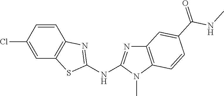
ClC1=CC2=C(C=C1)N=C(NC1=NC3=C(N1C)C=CC(C(NC)=O)=C3)S2
